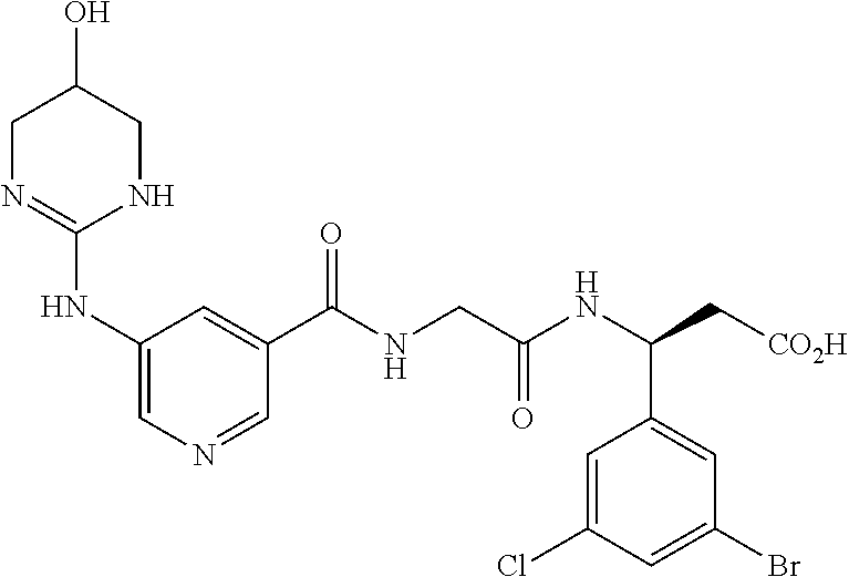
C1N=C(NC2=CN=CC(C(NCC(NC(C[CO2H])C3=CC(Br)=CC(Cl)=C3)=O)=O)=C2)NCC1O
